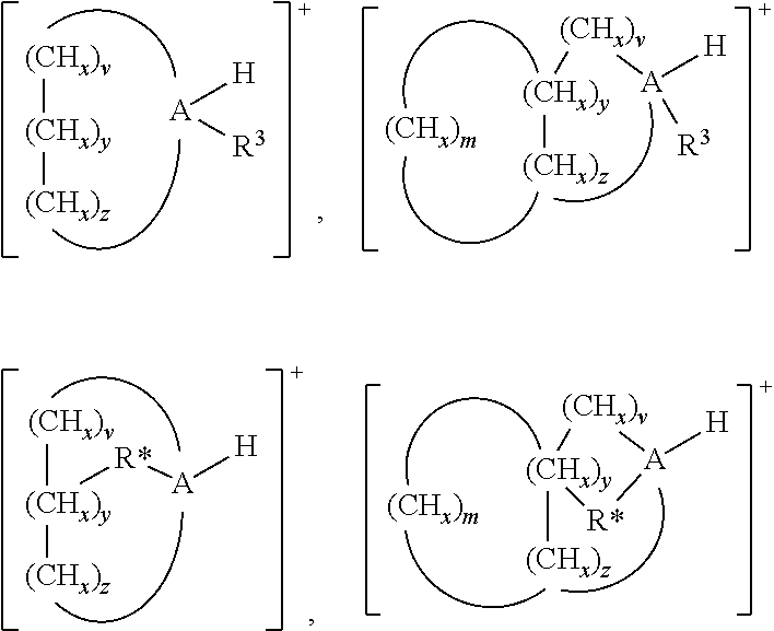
[(CHx)m].[(CHx)y]([(CHx)z])[(CHx)v][A]([H])[R3].[(CHx)v][(CHx)y][(CHx)z].[A]([R3])[H].[(CHx)v][(CHx)y]([(CHx)z])[R*][A][H].[(CHx)m].[(CHx)y]1([(CHx)z])[(CHx)v][A]([H])[R*]1
